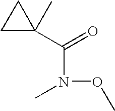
C1(C(=O)N(OC)C)(C)CC1
